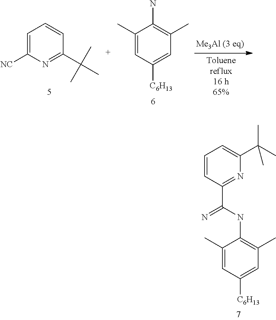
C1=C([NC])N=C(C(C)(C)C)C=C1.C1(C)=CC([C6H13])=CC(C)=C1N.C1=CC(C(NC2=C(C)C=C([C6H13])C=C2C)=N)=NC(C(C)(C)C)=C1
